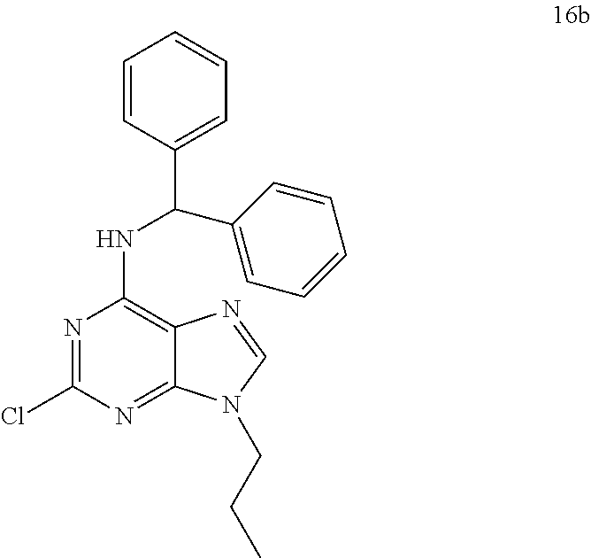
N1=C(Cl)N=C2C(=C1NC(C1=CC=CC=C1)C1=CC=CC=C1)N=CN2CCC
